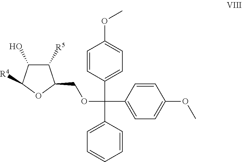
[R4]C1C(O)C([R5])C(COC(C2=CC=C(OC)C=C2)(C2=CC=C(OC)C=C2)C2=CC=CC=C2)O1
